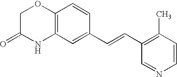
C12=C(C=C(C=CC3=C(C)C=CN=C3)C=C1)NC(=O)CO2
